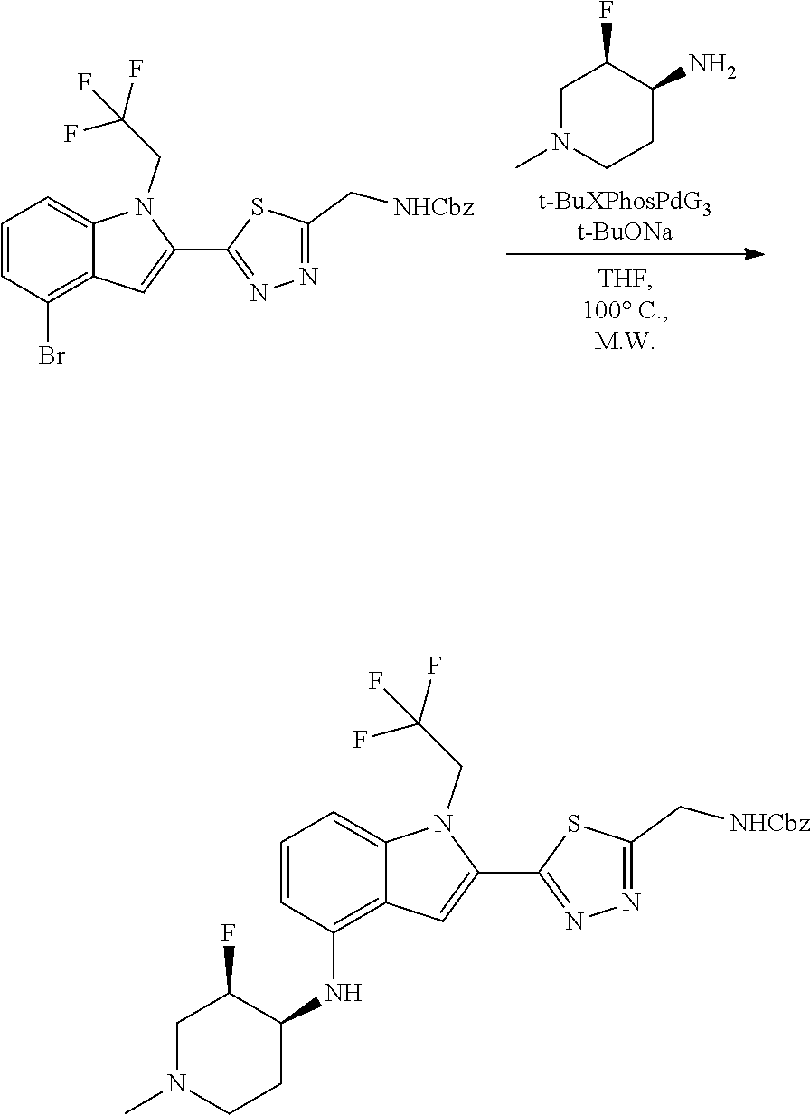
C1(F)CN(C)CCC1N.C1=CC=C2C(=C1Br)C=C(C1=NN=C(C[NHCbz])S1)N2CC(F)(F)F.C1=CC=C2C(=C1NC1CCN(C)CC1F)C=C(C1=NN=C(C[NHCbz])S1)N2CC(F)(F)F
